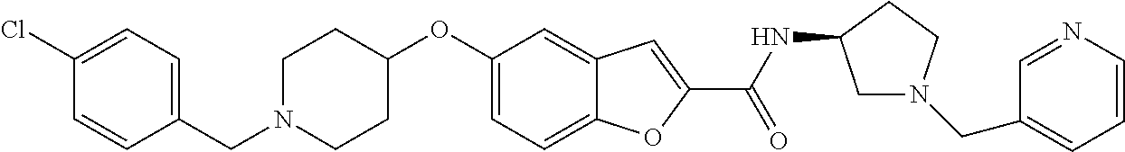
C1=C2C(=CC(OC3CCN(CC4=CC=C(Cl)C=C4)CC3)=C1)C=C(C(=O)NC1CN(CC3=CC=CN=C3)CC1)O2
